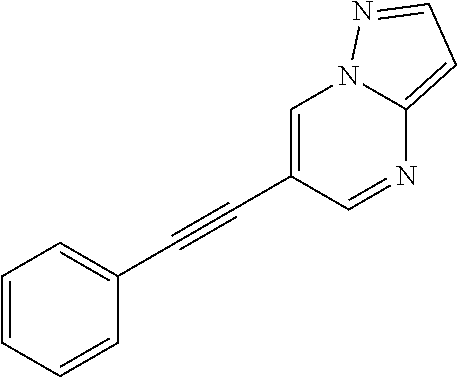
C1=CC=CC(C#CC2=CN3C(=CC=N3)N=C2)=C1
